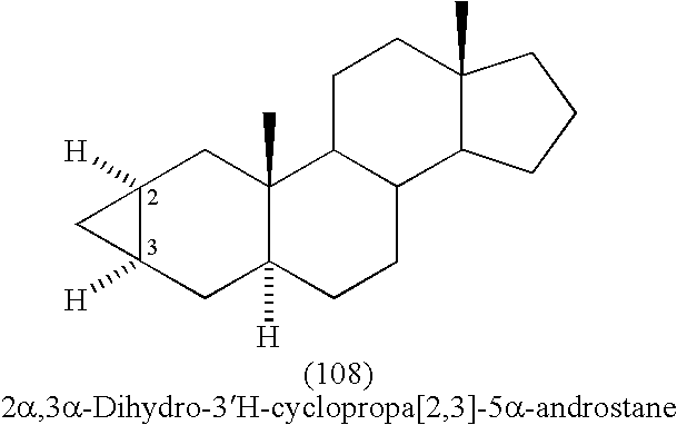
C12([H])C([H])(CC3([H])C(C)(C1)C1C(CC3)C3C(C)(CC1)CCC3)C2
